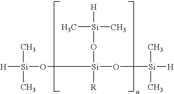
[H][Si](C)(C)O[Si](O[Si](C)(C)[H])([R])O[Si]([H])(C)C
